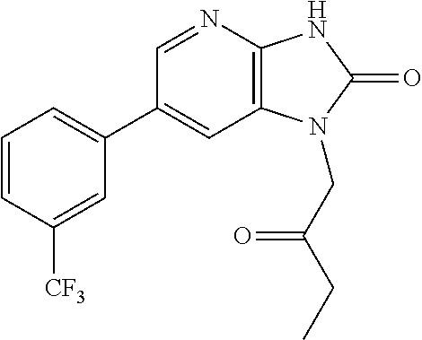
C1(C2=CC=CC([CF3])=C2)=CC2=C(N=C1)NC(=O)N2CC(CC)=O
